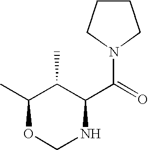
C1(C(=O)N2CCCC2)C(C)C(C)OCN1
